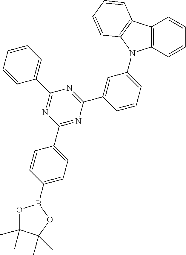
C1(B2OC(C)(C)C(C)(C)O2)=CC=C(C2=NC(C3=CC(N4C5=C(C6=C4C=CC=C6)C=CC=C5)=CC=C3)=NC(C3=CC=CC=C3)=N2)C=C1
